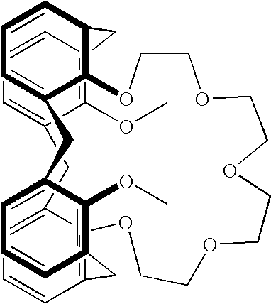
C1=CC2=C(OC)C(=C1)CC1=CC=CC3=C1OCCOCCOCCOCCOC1C(=CC=CC1C2)CC1=CC=CC(=C1OC)C3
